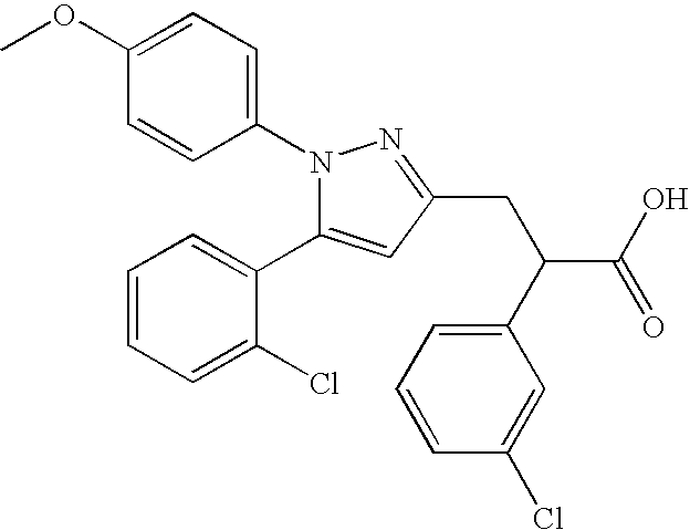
COC1=CC=C(N2C(C3=CC=CC=C3Cl)=CC(CC(C(O)=O)C3=CC=CC(Cl)=C3)=N2)C=C1
